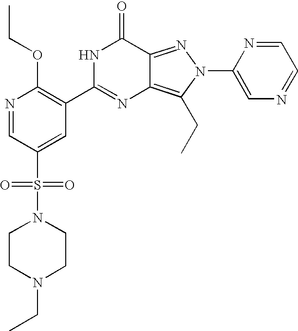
N1=CC(S(=O)(=O)N2CCN(CC)CC2)=CC(C2=NC3=C(CC)N(C4=CN=CC=N4)N=C3C(=O)N2)=C1OCC
